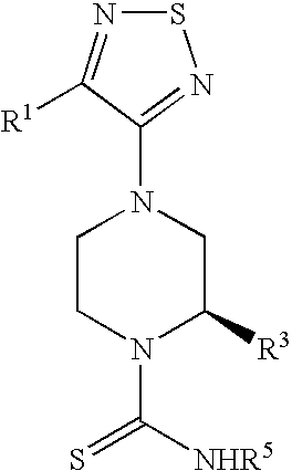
S1N=C([R1])C(N2CCN(C(=S)[NHR5])C([R3])C2)=N1
